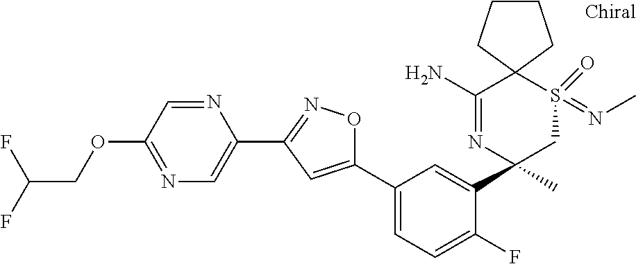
N1=C(OCC(F)F)C=NC(C2=NOC(C3=CC=C(F)C(C4(C)CS(=NC)(=O)C5(C(N)=N4)CCCC5)=C3)=C2)=C1
